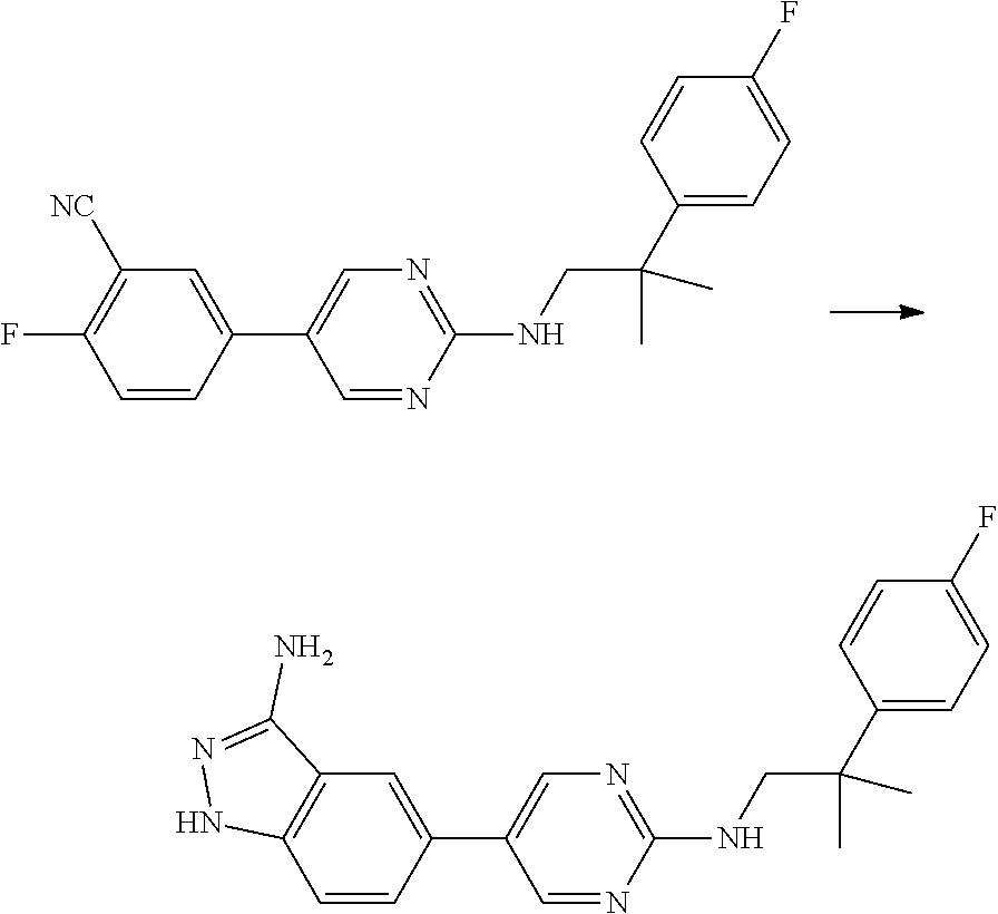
C1=C(C2=CC([NC])=C(F)C=C2)C=NC(NCC(C2=CC=C(F)C=C2)(C)C)=N1.C1=C(C2=CC3=C(C=C2)NN=C3N)C=NC(NCC(C2=CC=C(F)C=C2)(C)C)=N1
